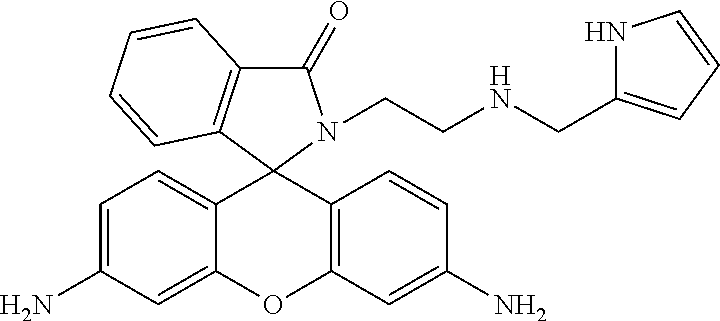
C1=C(N)C=C2C(=C1)C1(C3=C(O2)C=C(N)C=C3)C2=C(C(=O)N1CCNCC1=CC=CN1)C=CC=C2
